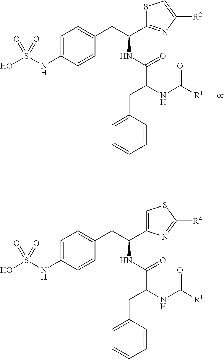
C1=C(NS(O)(=O)=O)C=CC(CC(C2=NC([R2])=CS2)NC(C(NC([R1])=O)CC2=CC=CC=C2)=O)=C1.C1=C(NS(O)(=O)=O)C=CC(CC(C2=CSC([R4])=N2)NC(C(NC([R1])=O)CC2=CC=CC=C2)=O)=C1
